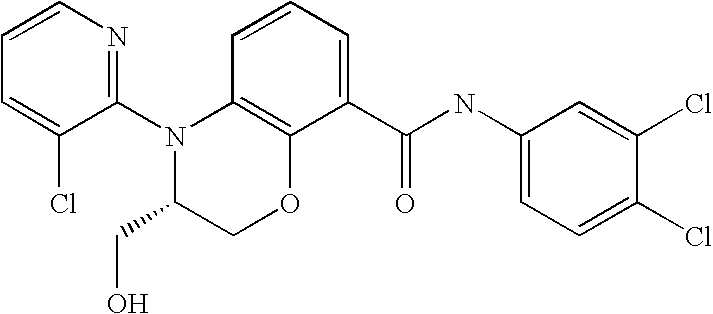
C1(N2C(CO)COC3=C2C=CC=C3C(NC2=CC=C(Cl)C(Cl)=C2)=O)=NC=CC=C1Cl
